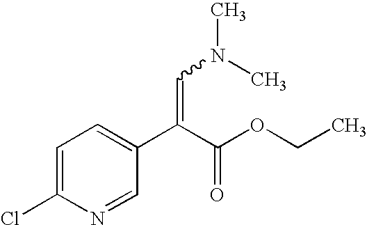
C1=C(Cl)N=CC(C(C(OCC)=O)=CN(C)C)=C1
